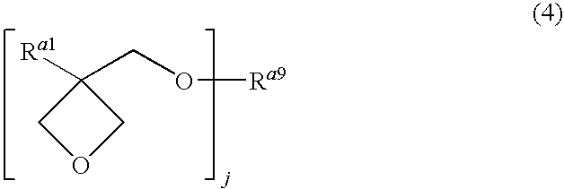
O1CC([Ra1])(CO[Ra9])C1
